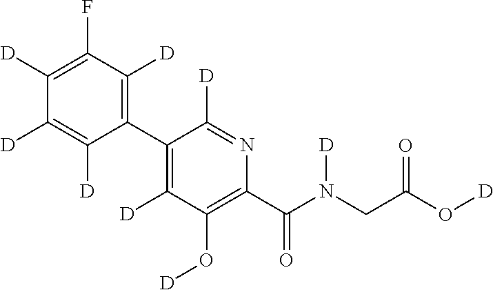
C1(C2=C([D])C(O[D])=C(C(N(CC(O[D])=O)[D])=O)N=C2[D])=C([D])C(F)=C([D])C([D])=C1[D]
